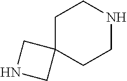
C1C2(CCNC1)CNC2
